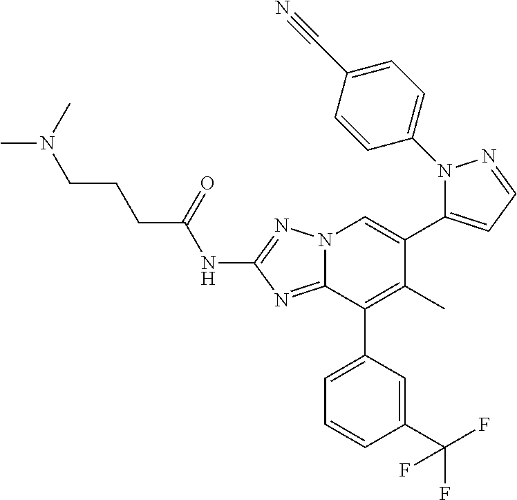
N12C(=NC(NC(CCCN(C)C)=O)=N1)C(C1=CC=CC(C(F)(F)F)=C1)=C(C)C(C1=CC=NN1C1=CC=C(C#N)C=C1)=C2
